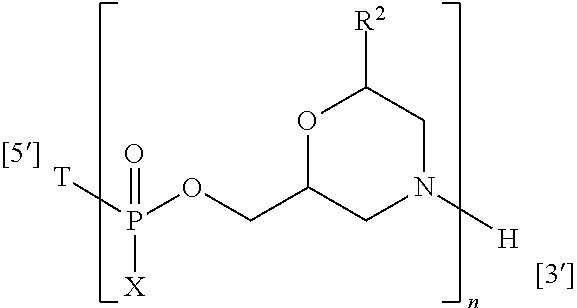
[T]P(OCC1CN([H])CC([R2])O1)(=O)[X]
